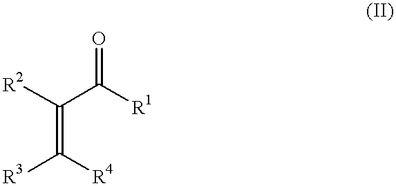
[R2]C(C([R1])=O)=C([R3])[R4]
